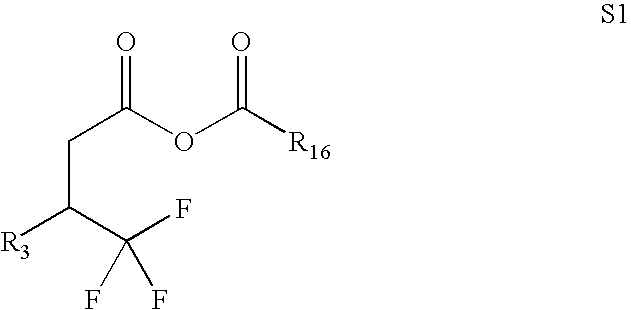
C(C(OC([R16])=O)=O)C([R3])C(F)(F)F
